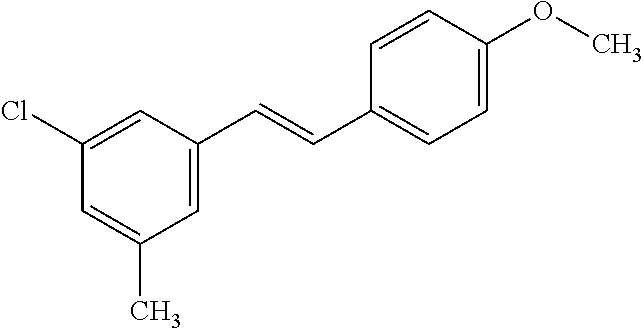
C1=C(C)C=C(C=CC2=CC=C(OC)C=C2)C=C1Cl
